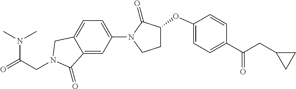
N(C(=O)CN1CC2=CC=C(N3C(=O)C(OC4=CC=C(C(CC5CC5)=O)C=C4)CC3)C=C2C1=O)(C)C
